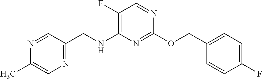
N1=CC(CNC2=C(F)C=NC(OCC3=CC=C(F)C=C3)=N2)=NC=C1C
